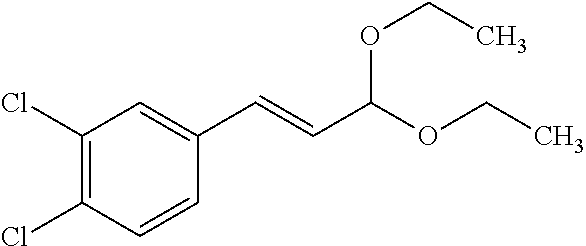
C(C(OCC)OCC)=CC1=CC(Cl)=C(Cl)C=C1
